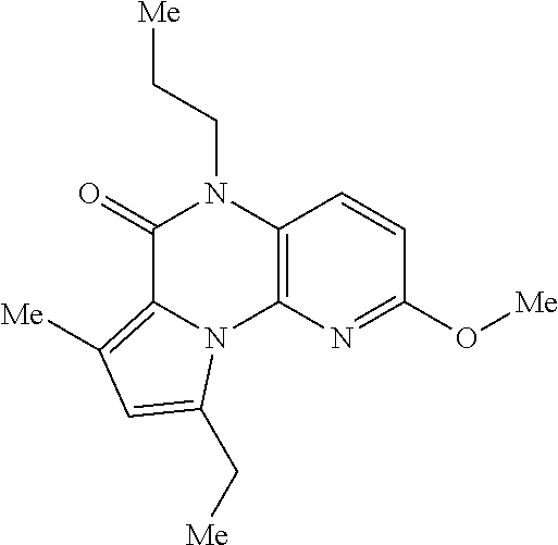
C1(=O)C2=C([Me])C=C(C[Me])N2C2=C(N1CC[Me])C=CC(O[Me])=N2
